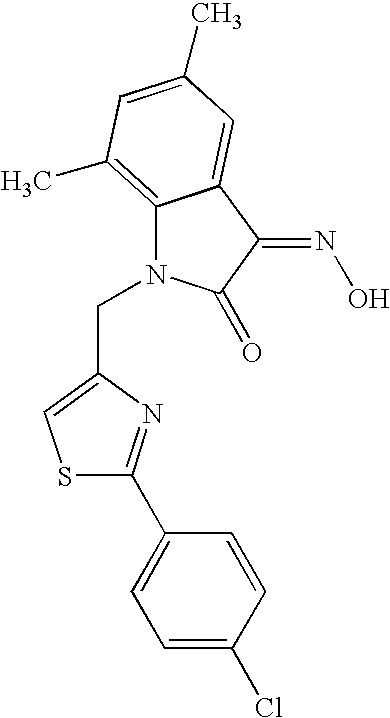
C(N1C2=C(C)C=C(C)C=C2C(=NO)C1=O)C1=CSC(C2=CC=C(Cl)C=C2)=N1
